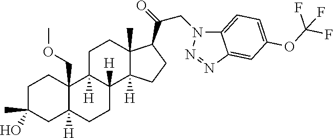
C1C(C)(O)CC2([H])C(COC)(C1)C1([H])C([H])(CC2)C2([H])C(C)(CC1)C(C(CN1C3=CC=C(OC(F)(F)F)C=C3N=N1)=O)CC2
